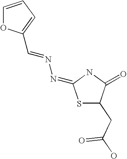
S1C(CC(O)=O)C(=O)NC1=NN=CC1=CC=CO1
